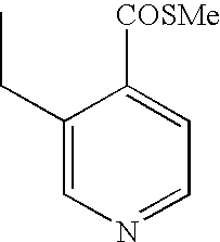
C1([COSMe])=CC=NC=C1CC
